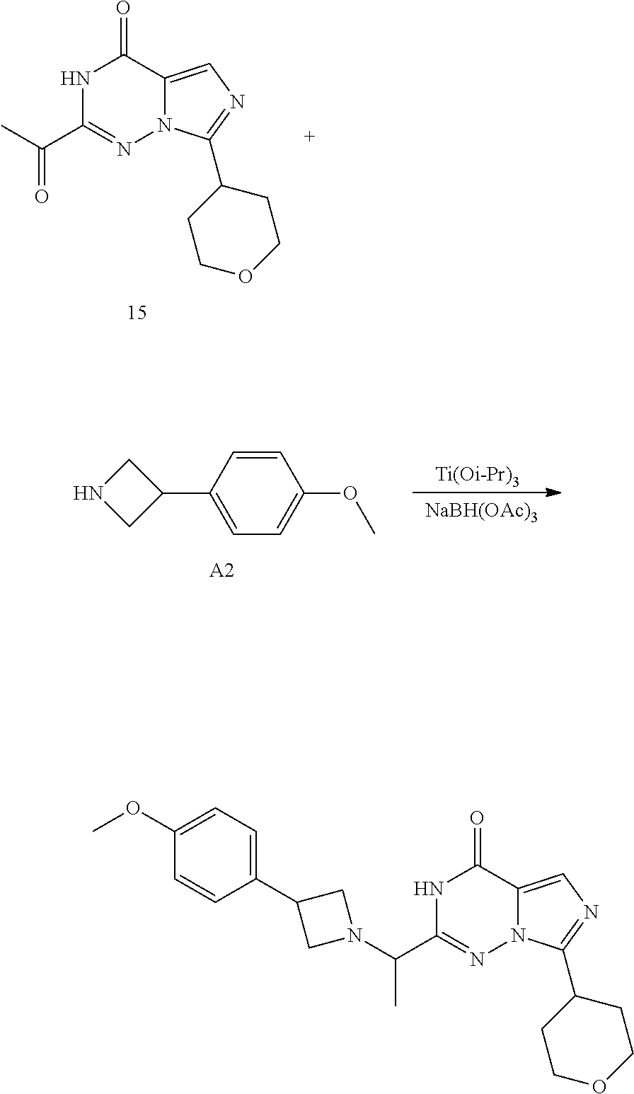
N1C(C(=O)C)=NN2C(=CN=C2C2CCOCC2)C1=O.C1=CC(C2CNC2)=CC=C1OC.[A2].[Ti(Oi-Pr)3].[NaBH(OAc)3].C1(C2CN(C(C3=NN4C(=CN=C4C4CCOCC4)C(=O)N3)C)C2)=CC=C(OC)C=C1
